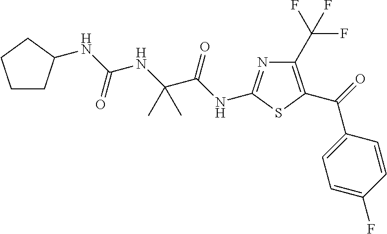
C1(C(F)(F)F)=C(C(C2=CC=C(F)C=C2)=O)SC(NC(=O)C(NC(=O)NC2CCCC2)(C)C)=N1
